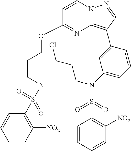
C1=CN2C(=C(C3=CC(N(S(C4=C([NO2])C=CC=C4)(=O)=O)CCCCl)=CC=C3)C=N2)N=C1OCCCNS(C1=C([NO2])C=CC=C1)(=O)=O
